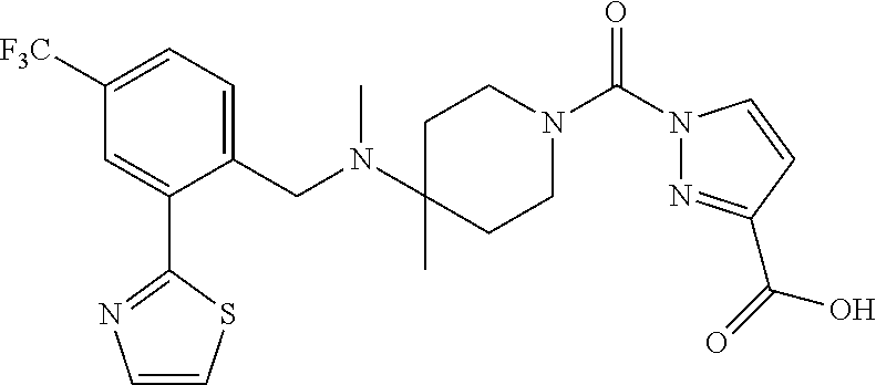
C1=C(C2=NC=CS2)C(CN(C2(C)CCN(C(N3N=C(C(=O)O)C=C3)=O)CC2)C)=CC=C1[F3C]
